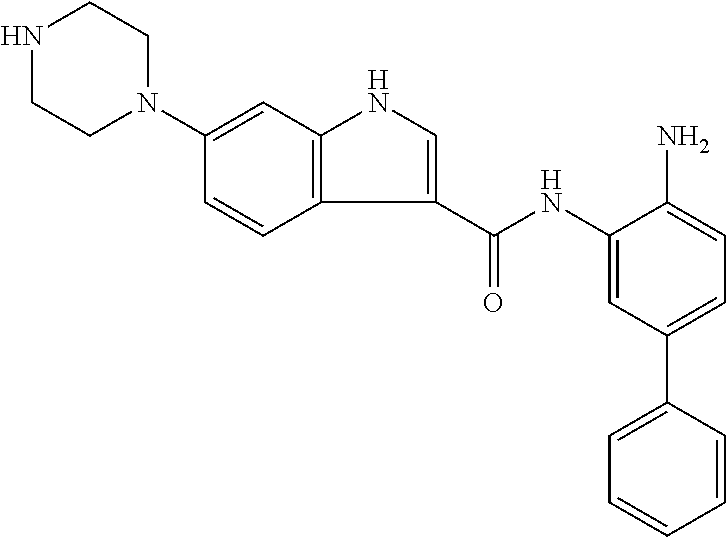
C1(C(NC2=CC(C3=CC=CC=C3)=CC=C2N)=O)=CNC2=C1C=CC(N1CCNCC1)=C2
